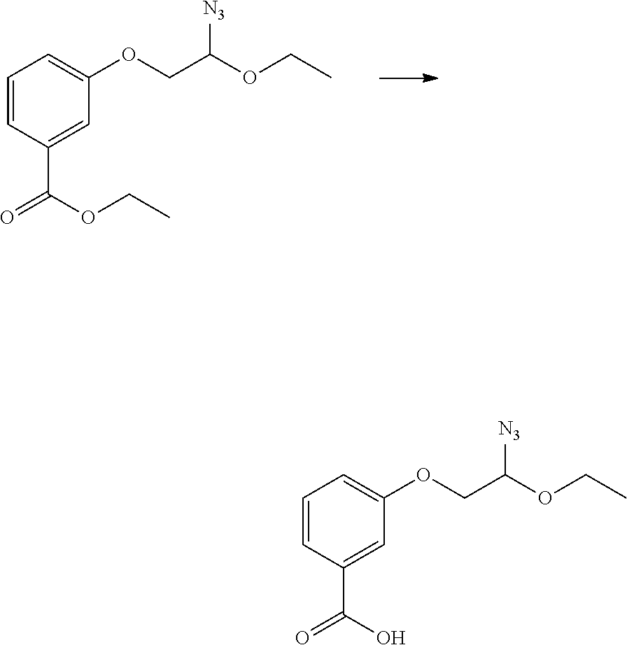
C1=CC(C(OCC)=O)=CC(OCC([N3])OCC)=C1.C1=CC(C(O)=O)=CC(OCC([N3])OCC)=C1
